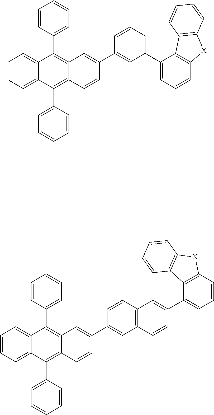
C12=CC=CC=C1C(C1=CC=CC=C1)=C1C(=C2C2=CC=CC=C2)C=CC(C2=CC(C3=CC=CC4=C3C3=C([X]4)C=CC=C3)=CC=C2)=C1.C12=CC=CC=C1C(C1=CC=CC=C1)=C1C(=C2C2=CC=CC=C2)C=CC(C2=CC3=C(C=C2)C=C(C2=CC=CC4=C2C2=C([X]4)C=CC=C2)C=C3)=C1
